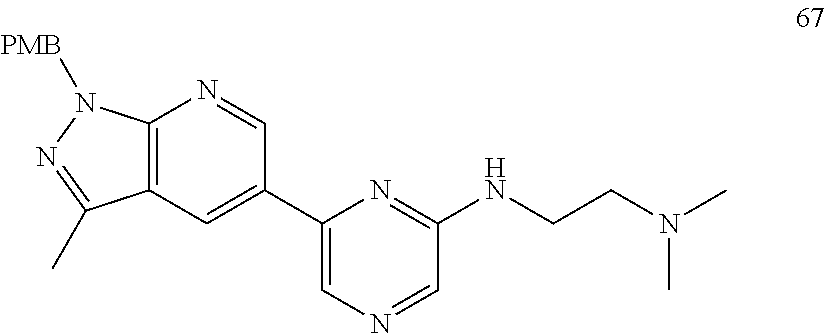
C1(C2=CC3=C(N=C2)N([PMB])N=C3C)=CN=CC(NCCN(C)C)=N1
